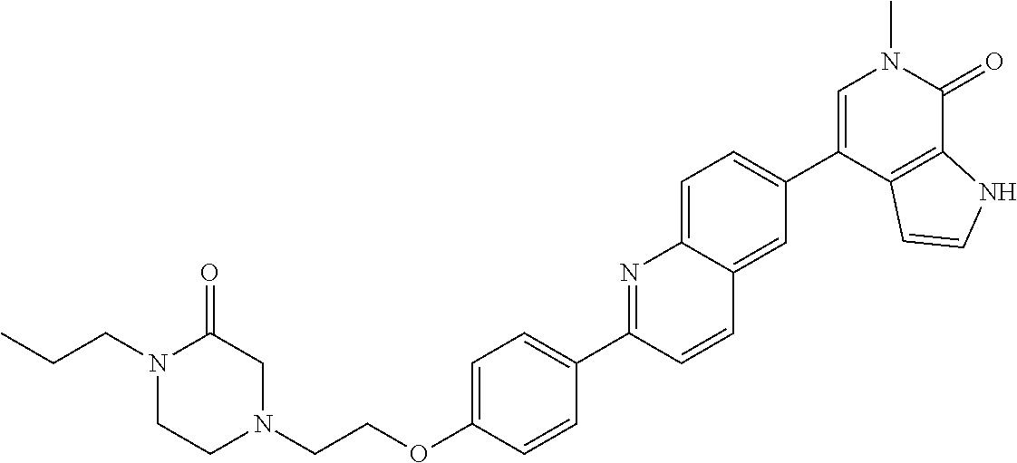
C(OC1=CC=C(C2=NC3=CC=C(C4=CN(C)C(=O)C5=C4C=CN5)C=C3C=C2)C=C1)CN1CC(=O)N(CCC)CC1
